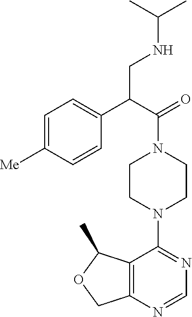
C12=C(N=CN=C1N1CCN(C(C(C3=CC=C([Me])C=C3)CNC(C)C)=O)CC1)COC2C
